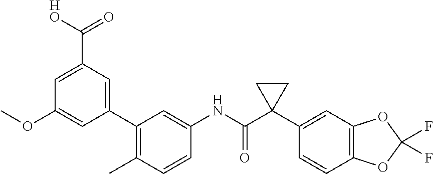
C1=CC(C)=C(C2=CC(C(=O)[HO])=CC(OC)=C2)C=C1NC(C1(C2=CC3=C(C=C2)OC(F)(F)O3)CC1)=O
